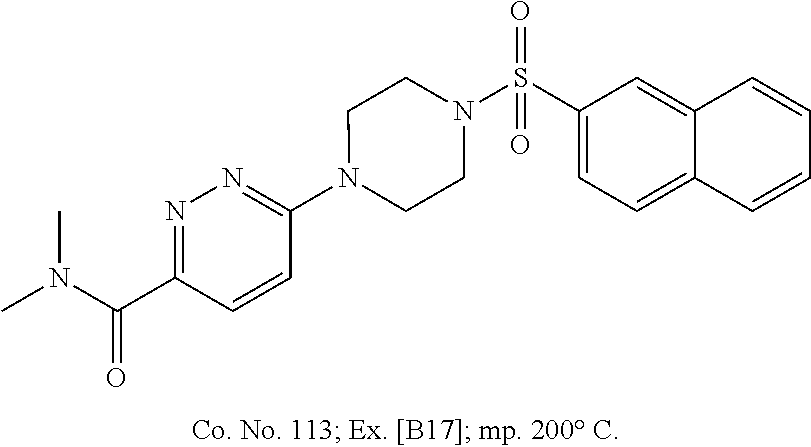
N1(C2=NN=C(C(N(C)C)=O)C=C2)CCN(S(C2=CC=C3C(=C2)C=CC=C3)(=O)=O)CC1
